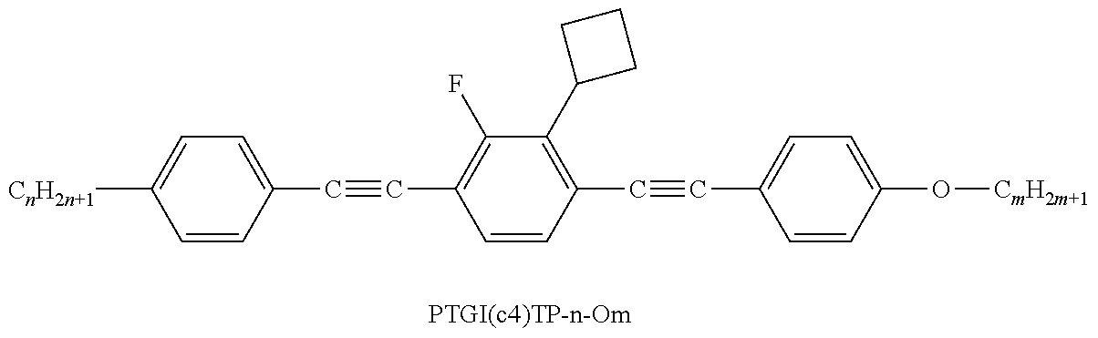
C1=CC(C#CC2=C(F)C(C3CCC3)=C(C#CC3=CC=C(O[CmH2m+1])C=C3)C=C2)=CC=C1[CnH2n+1]
